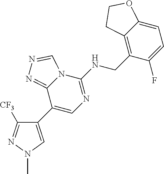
C1(C2=CN(C)N=C2[CF3])=CN=C(NCC2=C3C(=CC=C2F)OCC3)N2C1=NN=C2
